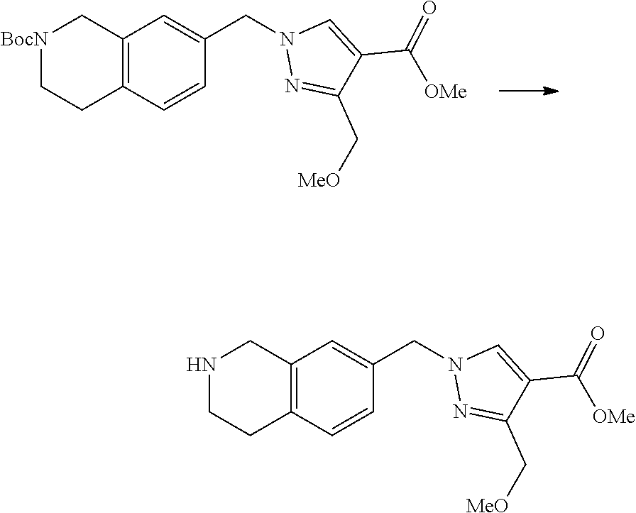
[BocN]1CCC2=C(C1)C=C(CN1N=C(C[MeO])C(C([OMe])=O)=C1)C=C2.N1CCC2=C(C1)C=C(CN1N=C(C[MeO])C(C([OMe])=O)=C1)C=C2
